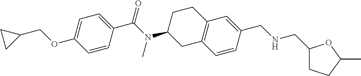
C1=C(OCC2CC2)C=CC(C(N(C2CC3=C(CC2)C=C(CNCC2CCC(C)O2)C=C3)C)=O)=C1
